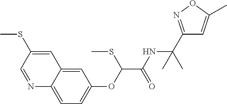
N1=CC(SC)=CC2=CC(OC(C(NC(C3=NOC(C)=C3)(C)C)=O)SC)=CC=C12
